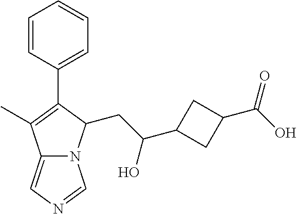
C12=CN=CN1C(CC(C1CC(C(O)=O)C1)O)C(C1=CC=CC=C1)=C2C
